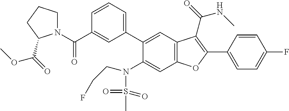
C1=CC=C(C2=CC3=C(C=C2N(S(C)(=O)=O)CCF)OC(C2=CC=C(F)C=C2)=C3C(NC)=O)C=C1C(N1CCCC1C(=O)OC)=O
